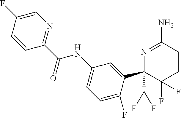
C1=CC(C(NC2=CC=C(F)C(C3(C(F)F)N=C(N)CCC3(F)F)=C2)=O)=NC=C1F
